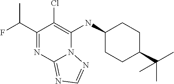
C1(C(C)F)=NC2=NC=NN2C(NC2CCC(C(C)(C)C)CC2)=C1Cl
